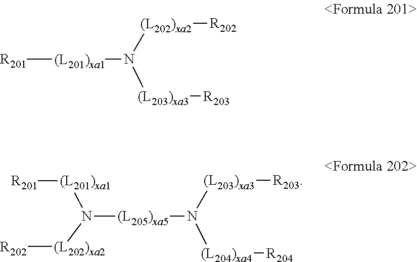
[R201][(L201)xa1]N([(L202)xa2][R202])[(L203)xa3][R203].N([(L205)xa5]N([(L203)xa3][R203])[(L204)xa4][R204])([(L201)xa1][R201])[(L202)xa2][R202]
